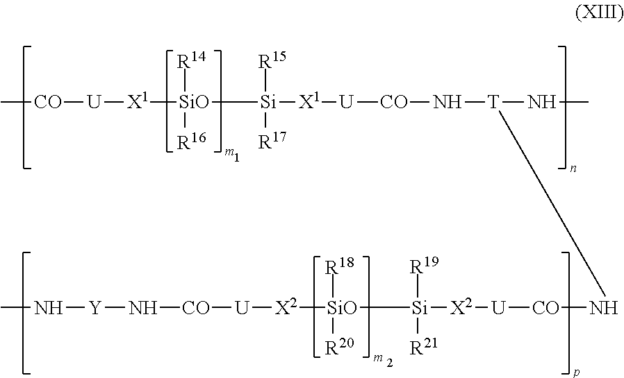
C[CO][U][X1][SiO]([Si]([X1][U][CO]N[T](NC)N[CO][U][X2][Si]([SiO]([X2][U][CO]N[Y]NC)([R20])[R18])([R19])[R21])([R15])[R17])([R16])[R14]
